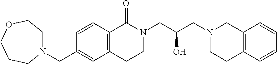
C1=CC2=C(C=C1CN1CCOCCC1)CCN(CC(CN1CCC3=C(C1)C=CC=C3)O)C2=O
